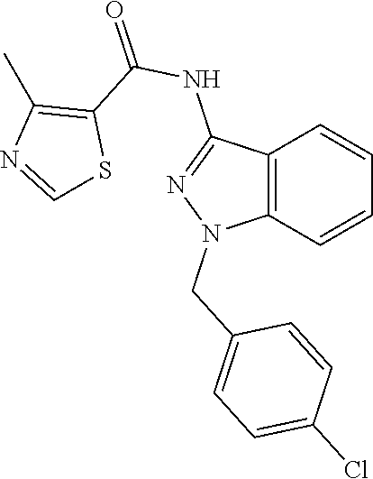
C12=C(C=CC=C1)N(CC1=CC=C(Cl)C=C1)N=C2NC(=O)C1=C(C)N=CS1
